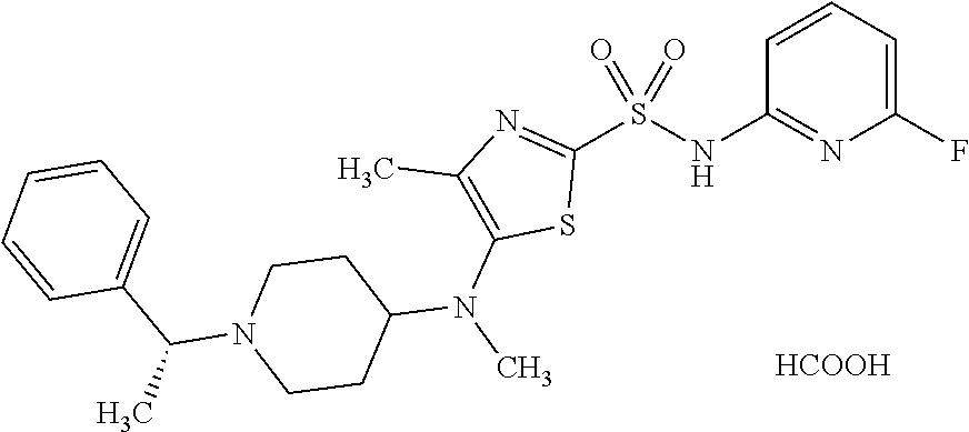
C1(S(NC2=NC(F)=CC=C2)(=O)=O)=NC(C)=C(N(C)C2CCN(C(C3=CC=CC=C3)C)CC2)S1.[HCOOH]
